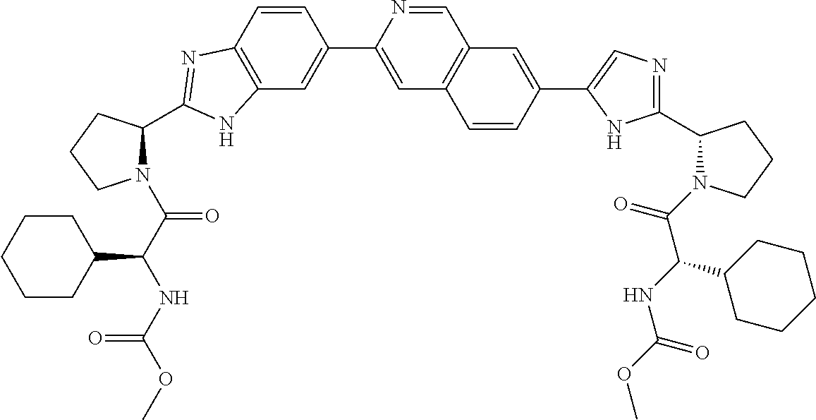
C12=C(C=CC(C3=CC4=C(C=N3)C=C(C3=CN=C(C5N(C(C(NC(=O)OC)C6CCCCC6)=O)CCC5)N3)C=C4)=C1)N=C(C1N(C(C(NC(OC)=O)C3CCCCC3)=O)CCC1)N2
